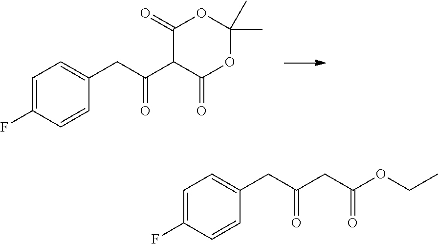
C1=C(F)C=CC(CC(C2C(=O)OC(C)(C)OC2=O)=O)=C1.C1=C(F)C=CC(CC(CC(OCC)=O)=O)=C1
